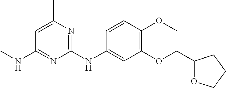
C1=C(C)N=C(NC2=CC(OCC3OCCC3)=C(OC)C=C2)N=C1NC
